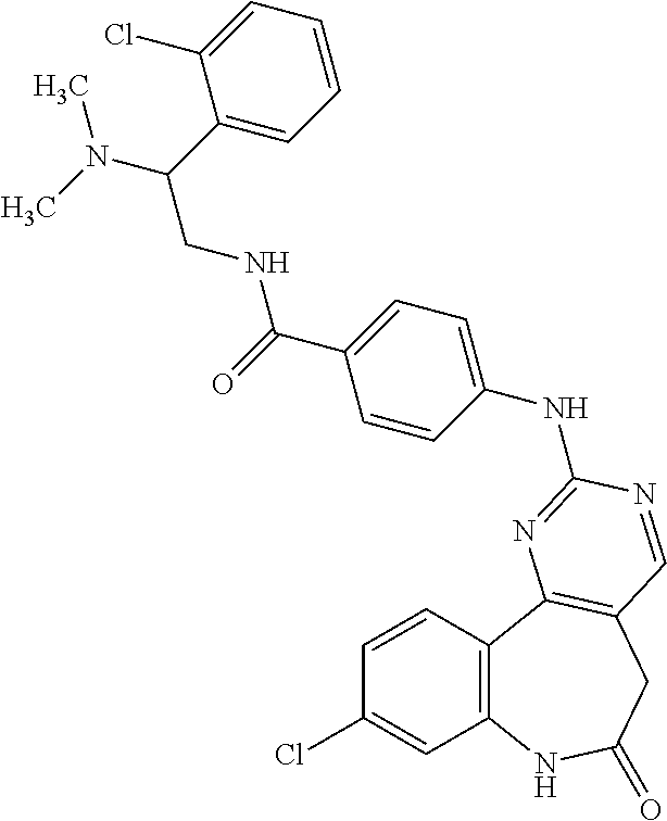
C1(Cl)=CC2=C(C=C1)C1=C(CC(=O)N2)C=NC(NC2=CC=C(C(=O)NCC(C3=CC=CC=C3Cl)N(C)C)C=C2)=N1
